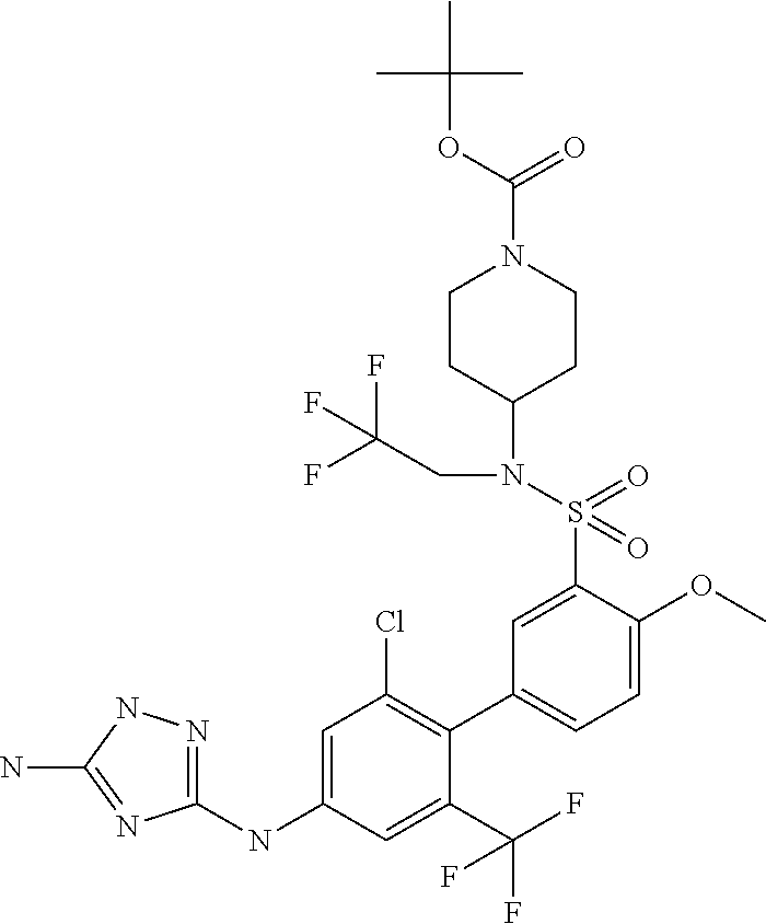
C1(NC2=CC(Cl)=C(C3=CC=C(OC)C(S(N(CC(F)(F)F)C4CCN(C(OC(C)(C)C)=O)CC4)(=O)=O)=C3)C(C(F)(F)F)=C2)=NNC(N)=N1
